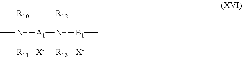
C[N+]([A1][N+]([B1]C)([R12])[R13])([R10])[R11].[X-].[X-]
